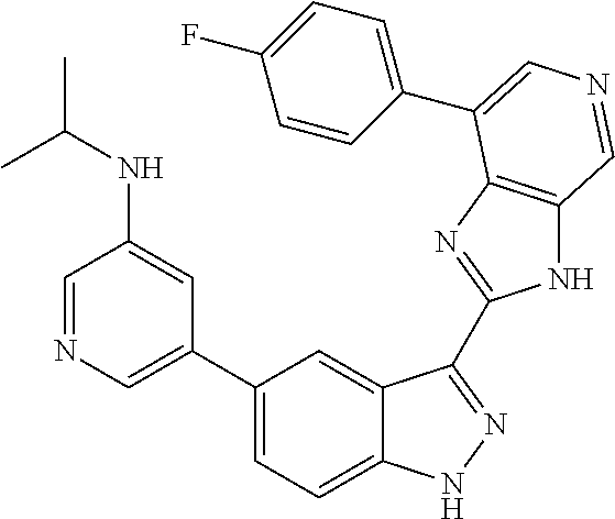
C1(C2=CN=CC(NC(C)C)=C2)=CC=C2C(=C1)C(C1=NC3=C(N1)C=NC=C3C1=CC=C(F)C=C1)=NN2
